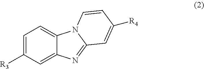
C1=C([R3])C=C2C(=C1)N1C(=N2)C=C([R4])C=C1
